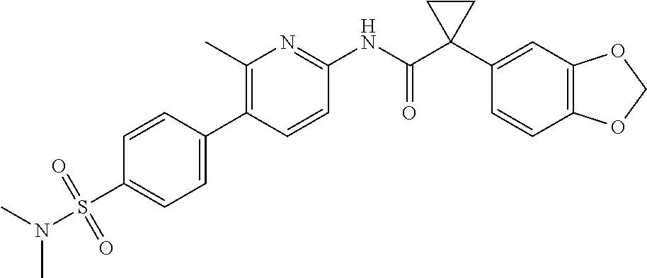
C1(C)=C(C2=CC=C(S(N(C)C)(=O)=O)C=C2)C=CC(NC(C2(C3=CC4=C(C=C3)OCO4)CC2)=O)=N1
